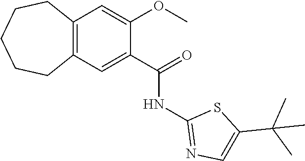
C12=C(C=C(C(=O)NC3=NC=C(C(C)(C)C)S3)C(OC)=C1)CCCCC2
